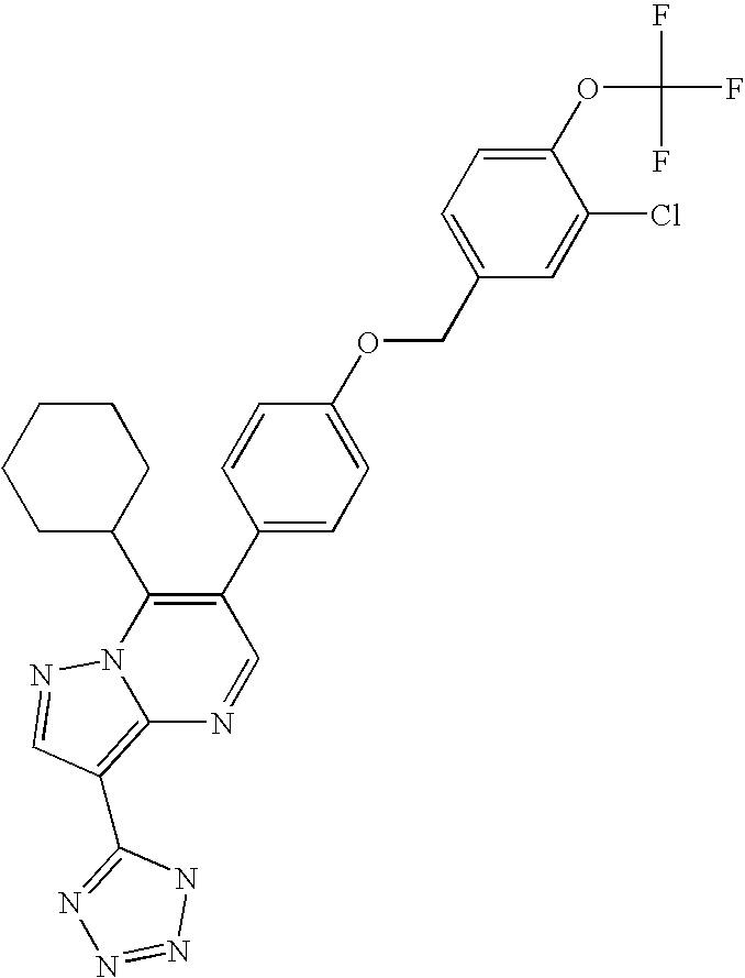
C12=C(C3=NN=NN3)C=NN1C(C1CCCCC1)=C(C1=CC=C(OCC3=CC=C(OC(F)(F)F)C(Cl)=C3)C=C1)C=N2
